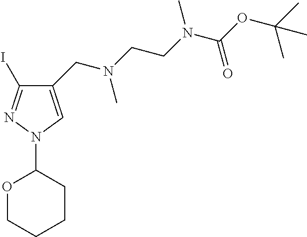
C1(CN(CCN(C)C(OC(C)(C)C)=O)C)=CN(C2OCCCC2)N=C1I
